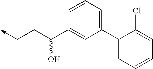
C1=CC=C(C2=CC=CC=C2Cl)C=C1C(CC->C)O
